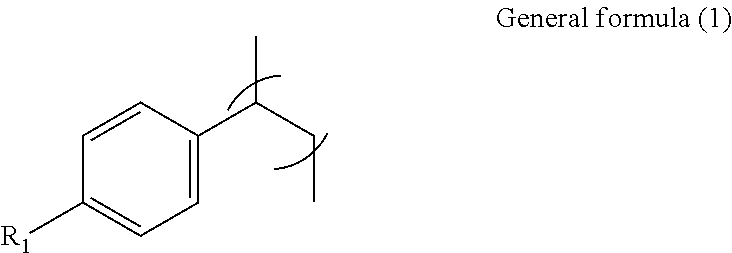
C1=C(C(CC)C)C=CC([R1])=C1
